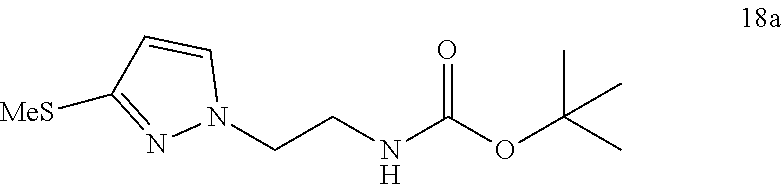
C(CNC(OC(C)(C)C)=O)N1C=CC([MeS])=N1
